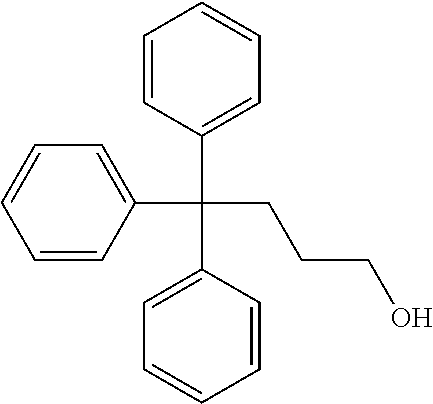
C1=CC(C(C2=CC=CC=C2)(C2=CC=CC=C2)CCCO)=CC=C1
